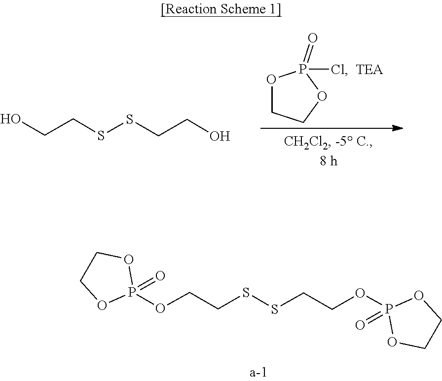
C1COP(=O)(OCCSSCCOP2(=O)OCCO2)O1.P1(=O)(Cl)OCCO1.C(CO)SSCCO.[TEA]
